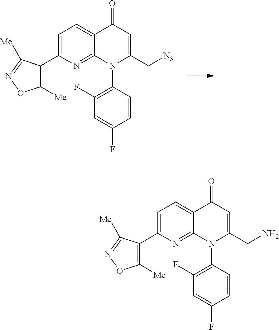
C1([Me])=C(C2=CC=C3C(=N2)N(C2=C(F)C=C(F)C=C2)C(C[N3])=CC3=O)C([Me])=NO1.C1([Me])=C(C2=CC=C3C(=N2)N(C2=C(F)C=C(F)C=C2)C(CN)=CC3=O)C([Me])=NO1
